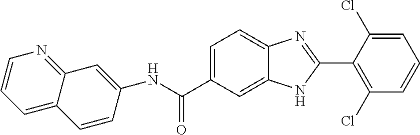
N(C(C1=CC=C2C(=C1)NC(C1=C(Cl)C=CC=C1Cl)=N2)=O)C1=CC2=NC=CC=C2C=C1
